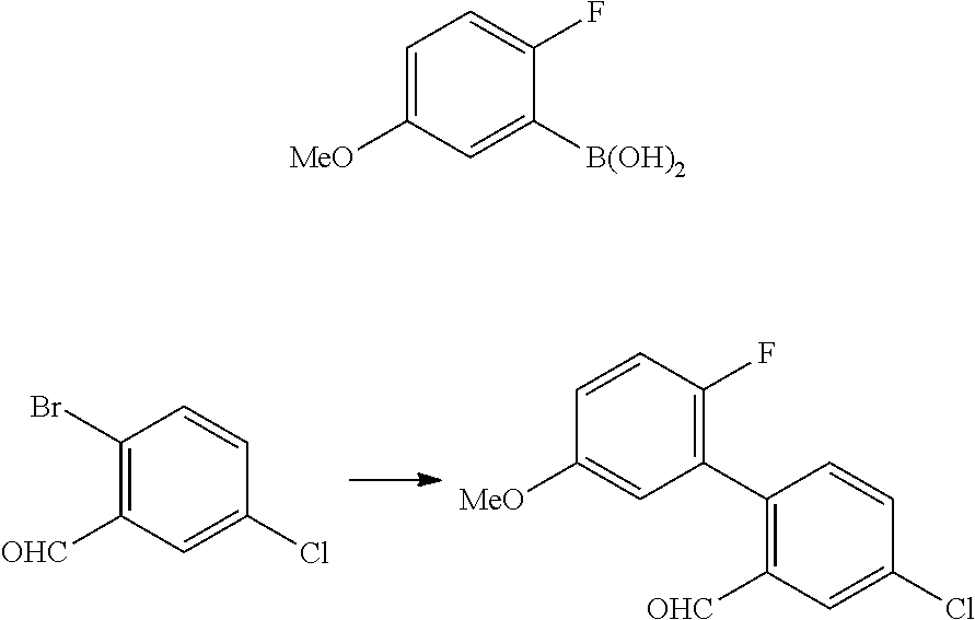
C1(Br)=C([OHC])C=C(Cl)C=C1.C1(C2=C(F)C=CC([MeO])=C2)=C([OHC])C=C(Cl)C=C1.[B(OH)2]C1=CC([MeO])=CC=C1F
